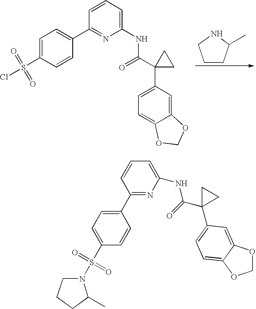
C1CC(C)NC1.C1=CC(C2=CC=C(S(Cl)(=O)=O)C=C2)=NC(NC(C2(C3=CC=C4C(=C3)OCO4)CC2)=O)=C1.C1OC2=CC(C3(C(NC4=CC=CC(C5=CC=C(S(=O)(=O)N6CCCC6C)C=C5)=N4)=O)CC3)=CC=C2O1
